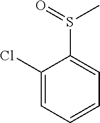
C1(Cl)=CC=CC=C1S(=O)C
